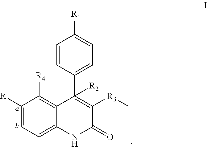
C1([R])=CC=C2C(=C1[R4])C(C1=CC=C([R1])C=C1)([R2])=C([R3]C)C(=O)N2
